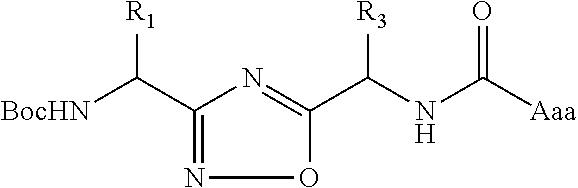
C1(C([BocHN])[R1])=NOC(C(NC([Aaa])=O)[R3])=N1
